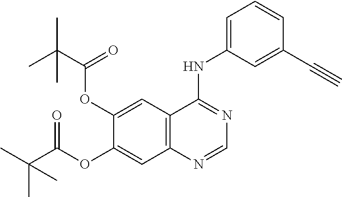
C12=C(C=C(OC(C(C)(C)C)=O)C(OC(C(C)(C)C)=O)=C1)C(NC1=CC=CC(C#C)=C1)=NC=N2
